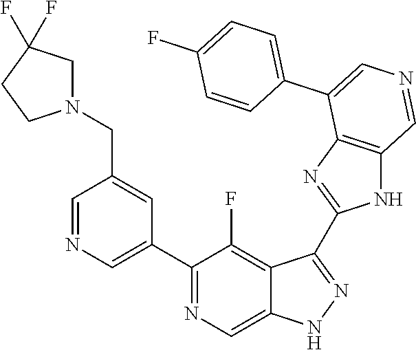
C1(C2=CN=CC(CN3CC(F)(F)CC3)=C2)=NC=C2C(=C1F)C(C1=NC3=C(N1)C=NC=C3C1=CC=C(F)C=C1)=NN2
